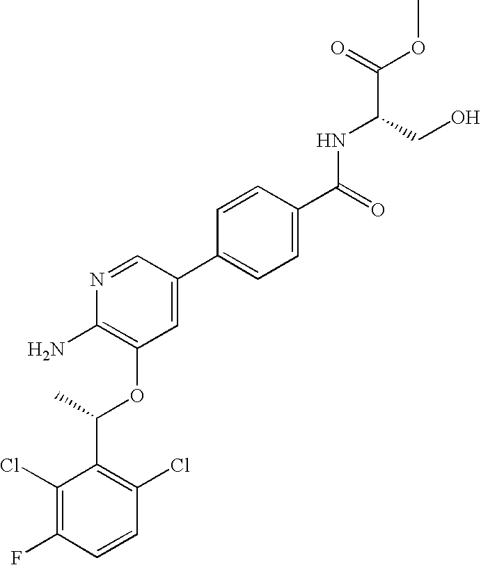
C1(Cl)=C(F)C=CC(Cl)=C1C(C)OC1=C(N)N=CC(C2=CC=C(C(=O)NC(C(OC)=O)CO)C=C2)=C1
